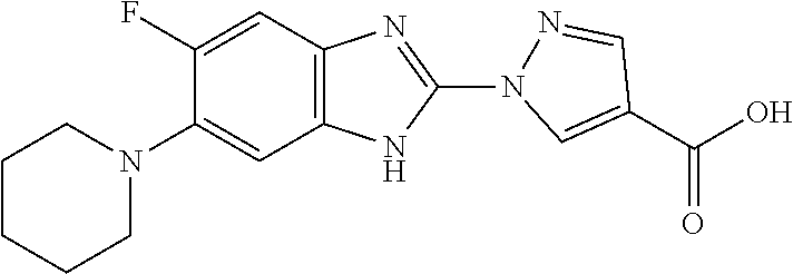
C12=C(C=C(F)C(N3CCCCC3)=C1)N=C(N1N=CC(C(O)=O)=C1)N2
